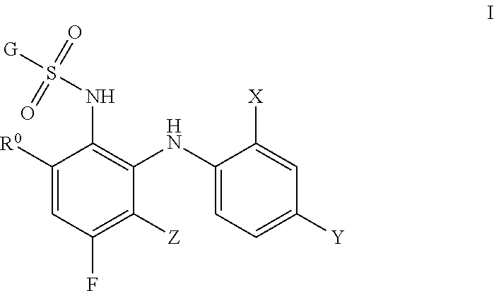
C1([R0])=CC(F)=C([Z])C(NC2=CC=C([Y])C=C2[X])=C1NS([G])(=O)=O
